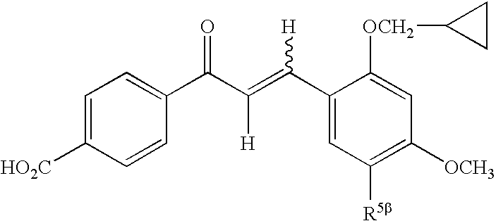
C1=C([HO2C])C=CC(C(C(=C(C2=CC([R5b])=C([OCH3])C=C2[OCH2]C2CC2)[H])[H])=O)=C1
